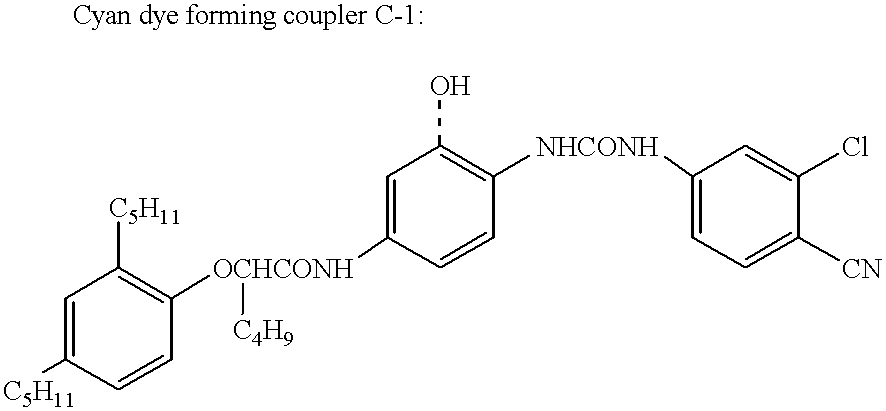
C1=C([C5H11])C=CC([OCHCONH]([C4H9])C2=CC(O)=C([NHCONH]C3=CC=C([CN])C(Cl)=C3)C=C2)=C1[C5H11]
